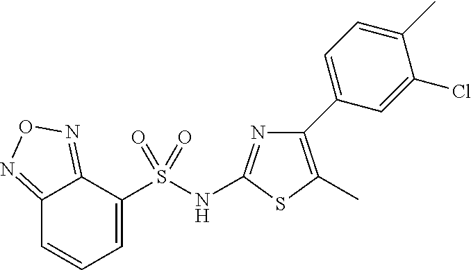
S(NC1=NC(C2=CC=C(C)C(Cl)=C2)=C(C)S1)(C1=CC=CC2=NON=C12)(=O)=O
